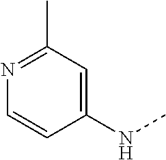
N1=C(C)C=C(NC)C=C1
